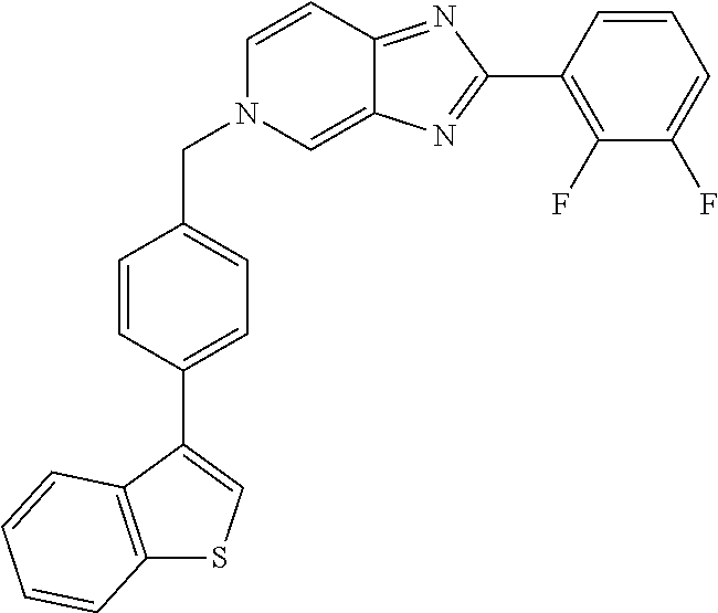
C1=CC(C2=CSC3=C2C=CC=C3)=CC=C1CN1C=C2C(=NC(C3=C(F)C(F)=CC=C3)=N2)C=C1
